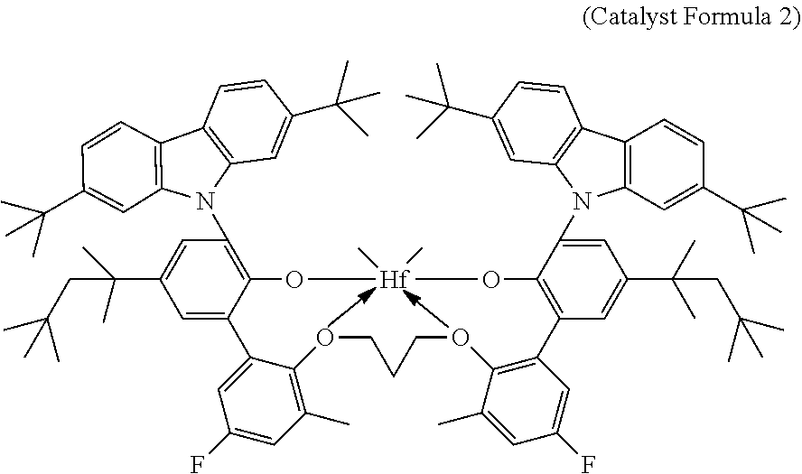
C1=C(C(CC(C)(C)C)(C)C)C=C2C(=C1N1C3=C(C4=C1C=C(C(C)(C)C)C=C4)C=CC(C(C)(C)C)=C3)O[Hf](C)(C)OC1=C(C=C(C(CC(C)(C)C)(C)C)C=C1N1C3=C(C4=C1C=C(C(C)(C)C)C=C4)C=CC(C(C)(C)C)=C3)C1=C(C(C)=CC(F)=C1)OCCCOC1=C(C)C=C(F)C=C21
